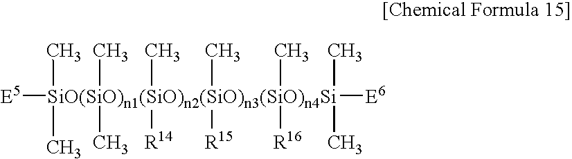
[E5][SiO(SiO)n1(SiO)n2(SiO)n3(SiO)n4Si](C)(C)([E6])(C)([R14])(C)([R15])(C)(C)(C)([R16])(C)C
